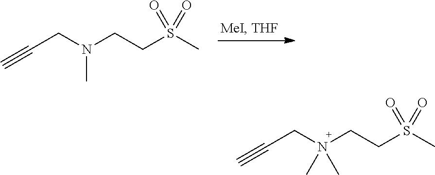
C(CN(CCS(C)(=O)=O)C)#C.C(CN(CCS(C)(=O)=O)(C)C)#C
